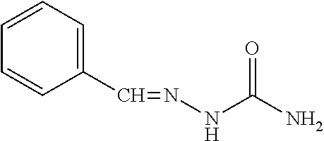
C1(C=NNC(N)=O)=CC=CC=C1
